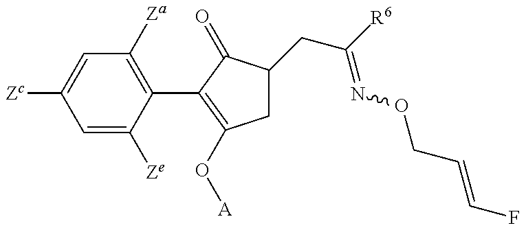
C1=C([Ze])C(C2=C(O[A])CC(CC(=NOCC=CF)[R6])C2=O)=C([Za])C=C1[Zc]
